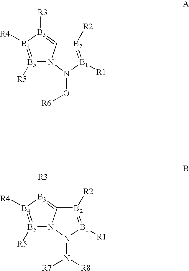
[B5]1([R5])=[B4]([R4])[B3]([R3])=C2N1N(O[R6])[B1]([R1])=[B2]2[R2].[B5]1([R5])=[B4]([R4])[B3]([R3])=C2N1N(N([R7])[R8])[B1]([R1])=[B2]2[R2]
